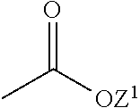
O=C([OZ1])C
